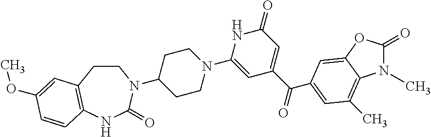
N1(C)C(=O)OC2=CC(C(C3=CC(=O)NC(N4CCC(N5CCC6=C(NC5=O)C=CC(OC)=C6)CC4)=C3)=O)=CC(C)=C12
